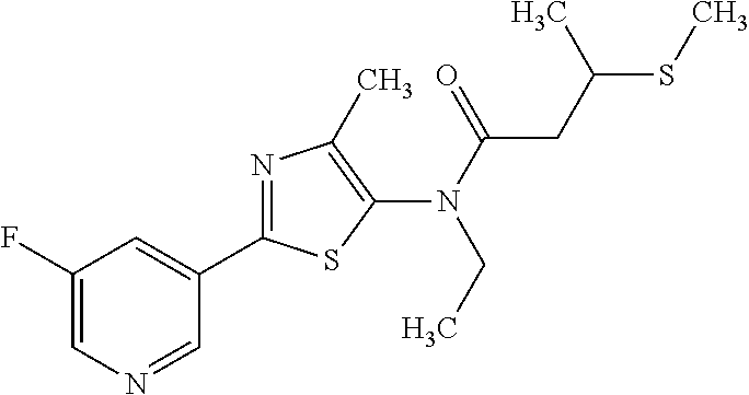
C1(C2=NC(C)=C(N(C(CC(SC)C)=O)CC)S2)=CC(F)=CN=C1
